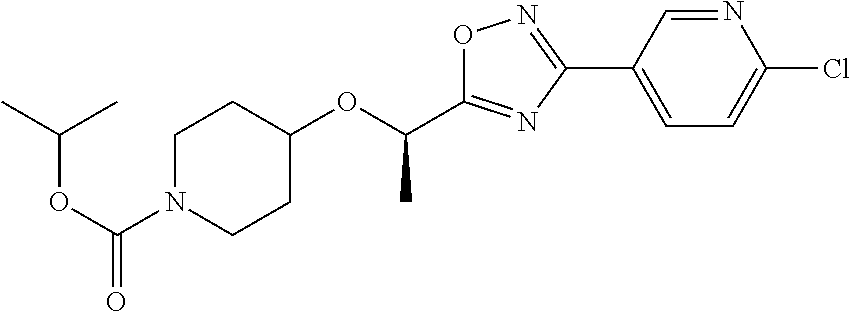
C1N(C(OC(C)C)=O)CCC(OC(C2=NC(C3=CC=C(Cl)N=C3)=NO2)C)C1
